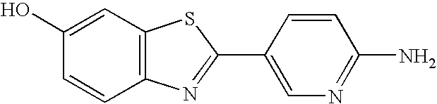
C1(O)=CC2=C(C=C1)N=C(C1=CN=C(N)C=C1)S2
